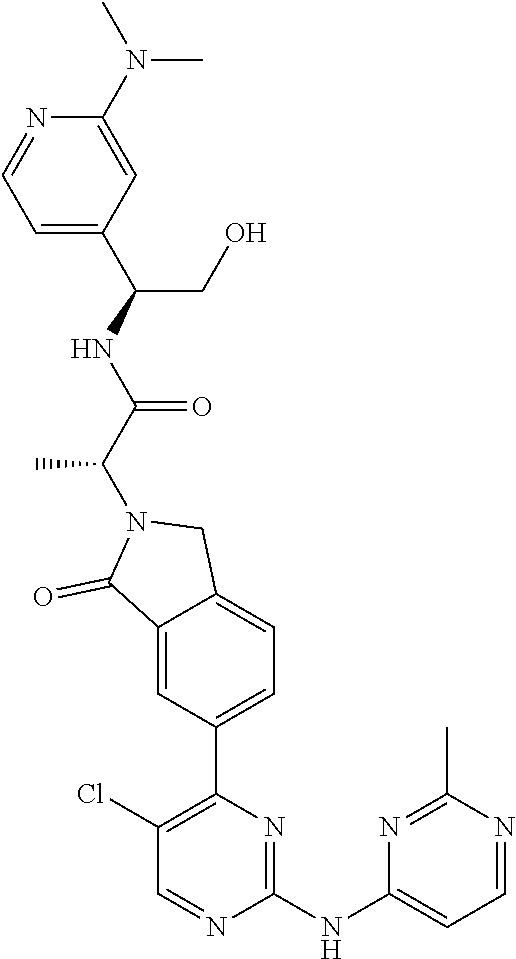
C1(N(C)C)=CC(C(NC(C(C)N2C(=O)C3=CC(C4=C(Cl)C=NC(NC5=CC=NC(C)=N5)=N4)=CC=C3C2)=O)CO)=CC=N1
